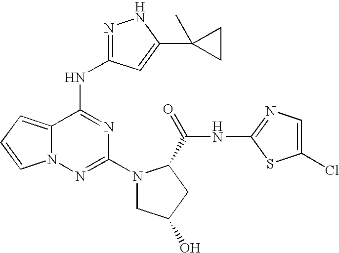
C12=CC=CN1N=C(N1CC(O)CC1C(=O)NC1=NC=C(Cl)S1)N=C2NC1=NNC(C2(C)CC2)=C1
